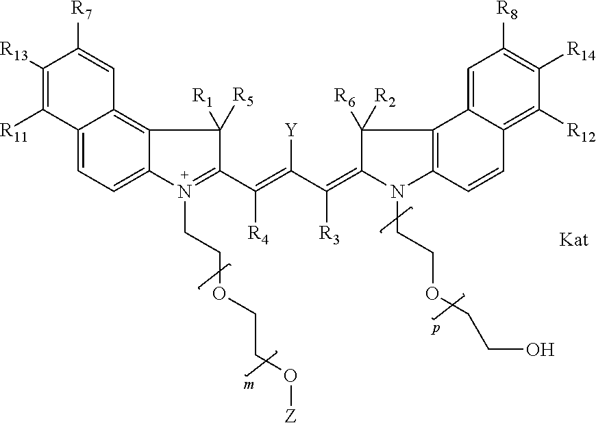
C12=CC=C3C(=C1C=C([R7])C([R13])=C2[R11])C([R5])([R1])C(C(=C(C(=C1N(CCOCCO)C2=C(C1([R6])[R2])C1=CC([R8])=C([R14])C([R12])=C1C=C2)[R3])[Y])[R4])=N3CCOCCO[Z]
